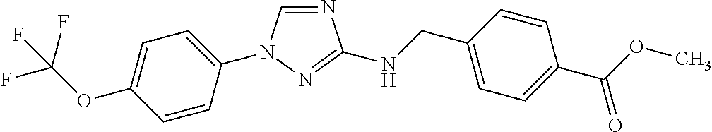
N1=CN(C2=CC=C(OC(F)(F)F)C=C2)N=C1NCC1=CC=C(C(OC)=O)C=C1
